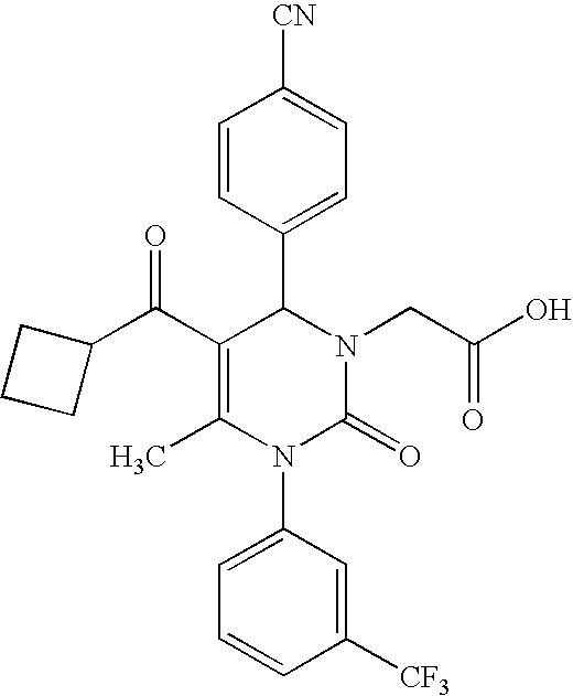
C1=CC(C2C(C(C3CCC3)=O)=C(C)N(C3=CC=CC([CF3])=C3)C(=O)N2CC(O)=O)=CC=C1[CN]
